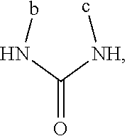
c[NH]C(Nb)=O
